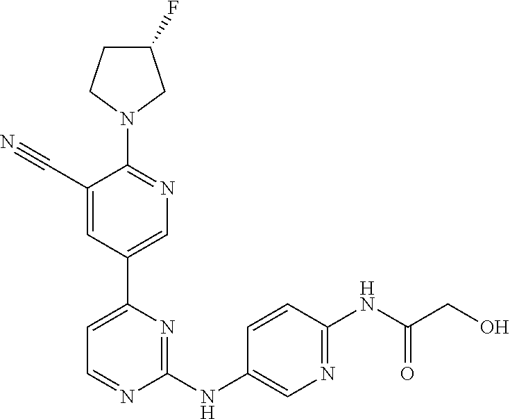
C1(F)CCN(C2=NC=C(C3=CC=NC(NC4=CN=C(NC(CO)=O)C=C4)=N3)C=C2C#N)C1
